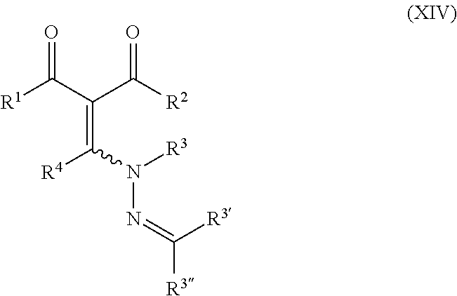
[R1]C(C(=C(N(N=C([R3])[R3])[R3])[R4])C([R2])=O)=O
